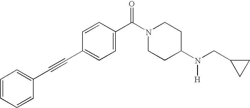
C1=CC=CC(C#CC2=CC=C(C(N3CCC(N(CC4CC4)[H])CC3)=O)C=C2)=C1
